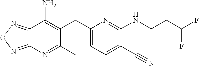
C12=NON=C1N=C(C)C(CC1=CC=C(C#N)C(NCCC(F)F)=N1)=C2N
